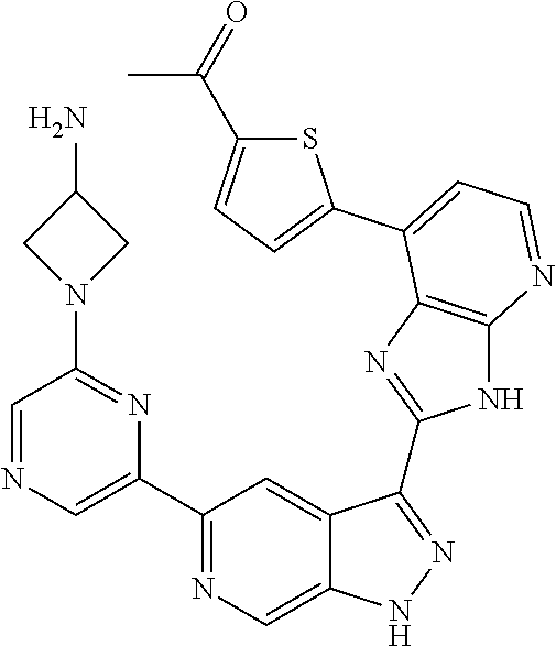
C1(C2=NC=C3C(=C2)C(C2=NC4=C(N2)N=CC=C4C2=CC=C(C(C)=O)S2)=NN3)=CN=CC(N2CC(N)C2)=N1
